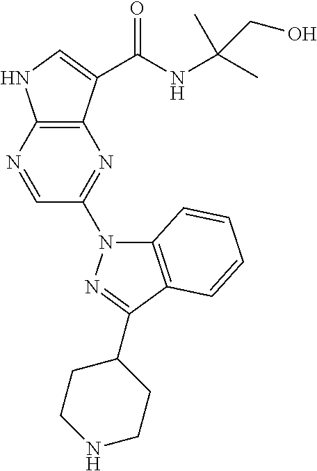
C12=C(C(C(NC(C)(C)CO)=O)=CN1)N=C(N1C3=C(C(C4CCNCC4)=N1)C=CC=C3)C=N2
